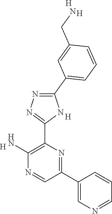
C1(N)=C(C2=NN=C(C3=CC=CC(CN)=C3)N2)N=C(C2=CN=CC=C2)C=N1.[H].[H].[H].[H]
